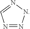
N1=NNN=C1
